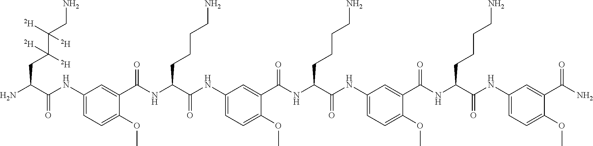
C1(C(N)=O)=CC(NC(C(NC(C2=CC(NC(C(NC(C3=CC(NC(C(NC(C4=CC(NC(C(N)CC(C(CN)([D])[D])([D])[D])=O)=CC=C4OC)=O)CCCCN)=O)=CC=C3OC)=O)CCCCN)=O)=CC=C2OC)=O)CCCCN)=O)=CC=C1OC
